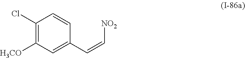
C1(Cl)=C([H3CO])C=C(C=C[NO2])C=C1
